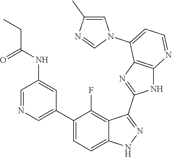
C1=NC=C(C2=CC=C3C(=C2F)C(C2=NC4=C(N2)N=CC=C4N2C=C(C)N=C2)=NN3)C=C1NC(=O)CC
